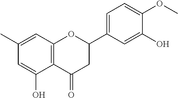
C1=C(O)C2=C(C=C1C)OC(C1=CC=C(OC)C(O)=C1)CC2=O
